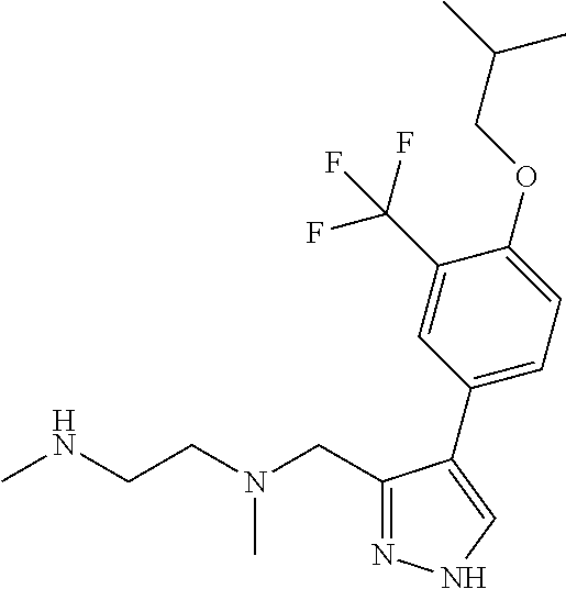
C1(CN(CCNC)C)=NNC=C1C1=CC=C(OCC(C)C)C(C(F)(F)F)=C1
